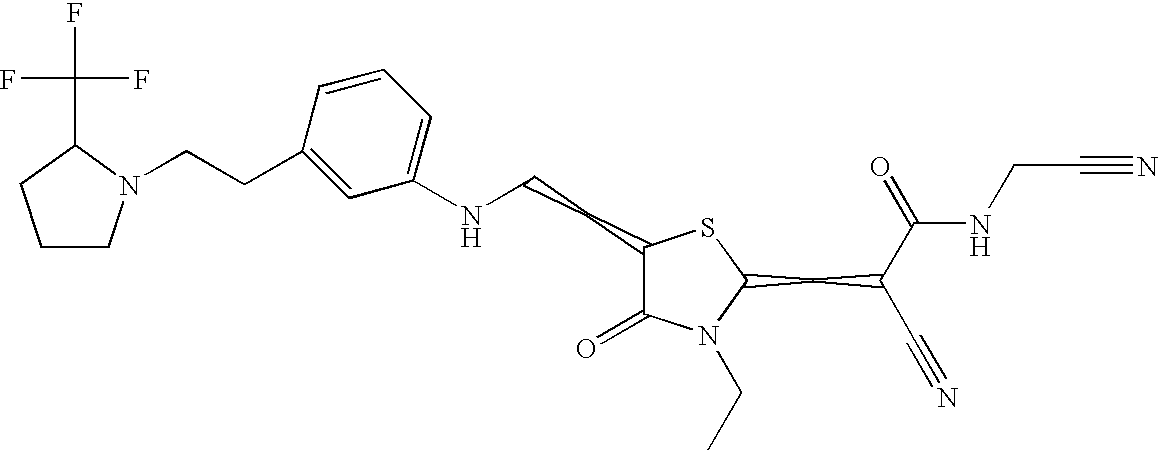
C1(NCCC2C(=O)N(CC)C(CC(C#N)C(=O)NCC#N)S2)=CC=CC(CCN2CCCC2C(F)(F)F)=C1
